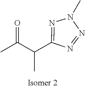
CC(C(C1=NN(C)N=N1)C)=O
